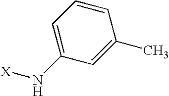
C1=CC=C(N[X])C=C1C
